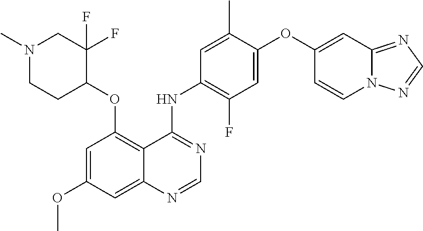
N1(C)CCC(OC2=C3C(=CC(OC)=C2)N=CN=C3NC2=C(F)C=C(OC3=CC4=NC=NN4C=C3)C(C)=C2)C(F)(F)C1
